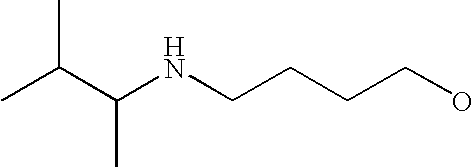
C(NCCCCO)(C(C)C)C
